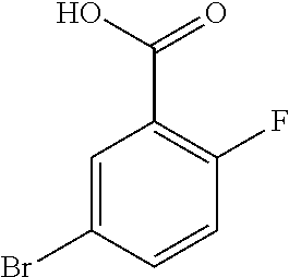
C1=C(Br)C=CC(F)=C1C(O)=O
